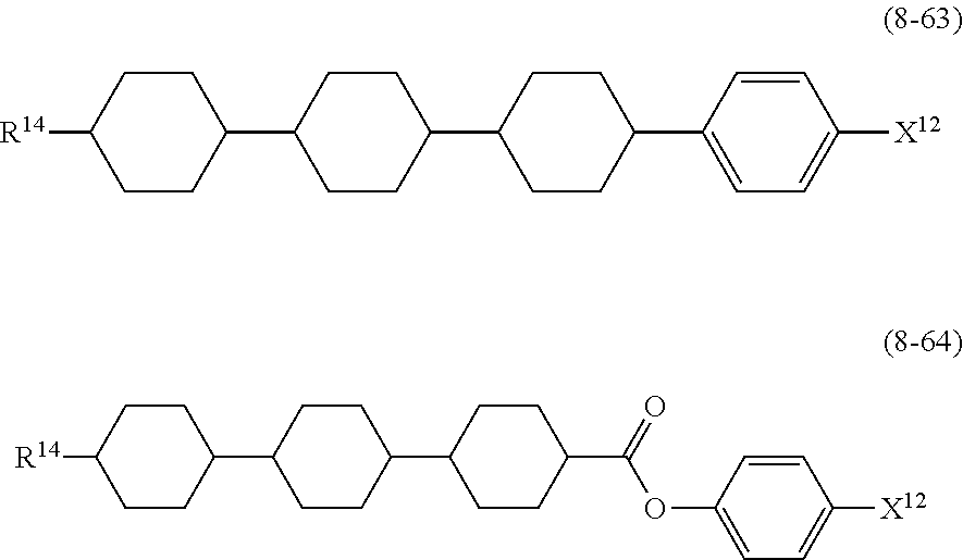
C1CC(C2CCC(C(OC3=CC=C([X12])C=C3)=O)CC2)CCC1C1CCC([R14])CC1.C1CC(C2CCC(C3=CC=C([X12])C=C3)CC2)CCC1C1CCC([R14])CC1
